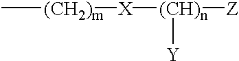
C[(CH2)m][X][(CH)n]([Z])[Y]
